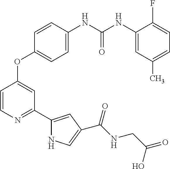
C1=C(NC(NC2=CC(C)=CC=C2F)=O)C=CC(OC2=CC(C3=CC(C(NCC(=O)O)=O)=CN3)=NC=C2)=C1
